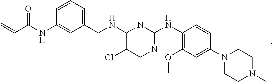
C1=CC=C(CNC2C(Cl)CNC(NC3=C(OC)C=C(N4CCN(C)CC4)C=C3)N2)C=C1NC(=O)C=C
